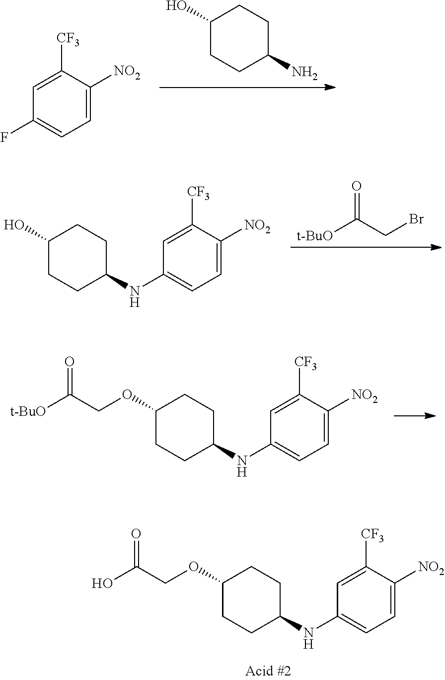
C1(NC2CCC(OCC([t-BuO])=O)CC2)=CC=C([NO2])C([CF3])=C1.C1(O)CCC(N)CC1.C1(F)=CC=C([NO2])C([CF3])=C1.[t-BuO]C(CBr)=O.C1(NC2CCC(O)CC2)=CC=C([NO2])C([CF3])=C1.C1(NC2CCC(OCC(O)=O)CC2)=CC=C([NO2])C([CF3])=C1
